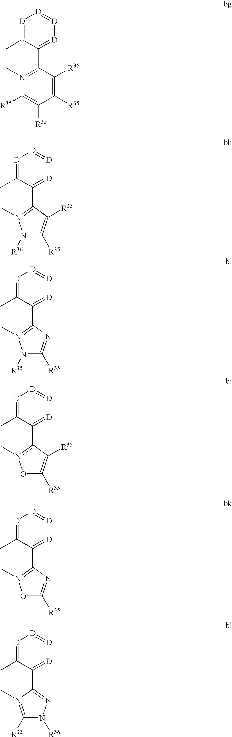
[D]1=C(C)C(C2=N(C)C([R35])=C([R35])C([R35])=C2[R35])=[D][D]=[D]1.[D]1=C(C)C(C2=N(C)N([R36])C([R35])=C2[R35])=[D][D]=[D]1.[D]1=C(C)C(C2=N(C)N([R35])C([R35])=N2)=[D][D]=[D]1.[D]1=C(C)C(C2=N(C)OC([R35])=C2[R35])=[D][D]=[D]1.[D]1=C(C)C(C2=N(C)OC([R35])=N2)=[D][D]=[D]1.[D]1=C(C)C(C2=NN([R36])C([R35])=N2C)=[D][D]=[D]1
